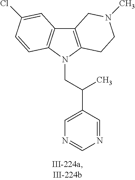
C12=C(N(CC(C3=CN=CN=C3)C)C3=C1C=C(Cl)C=C3)CCN(C)C2
